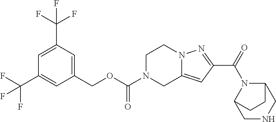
C1(COC(N2CC3=CC(C(=O)N4C5CNCC4CC5)=NN3CC2)=O)=CC(C(F)(F)F)=CC(C(F)(F)F)=C1
